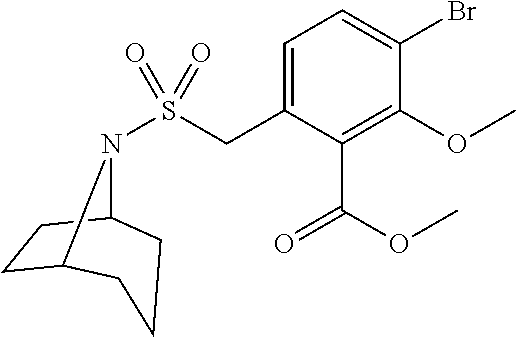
S(CC1=CC=C(Br)C(OC)=C1C(OC)=O)(=O)(=O)N1C2CCC1CCC2
